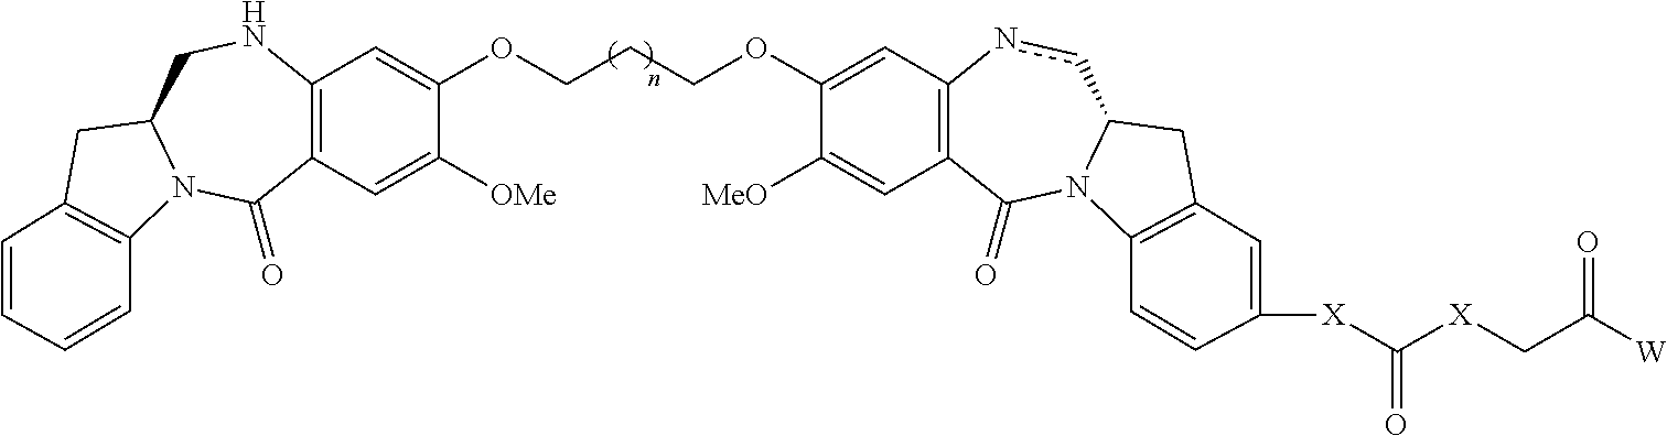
C12=C(C=C([OMe])C(OCCCOC3=CC4=C(C=C3[MeO])C(=O)N3C(cn4)CC4=C3C=CC([X]C(=O)[X]CC([W])=O)=C4)=C1)C(=O)N1C(CN2)CC2=C1C=CC=C2
